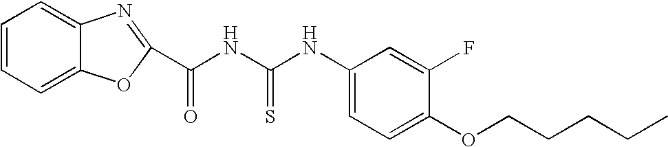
C1=CC=C2C(=C1)N=C(C(NC(NC1=CC=C(OCCCCC)C(F)=C1)=S)=O)O2
